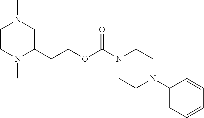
C(OC(N1CCN(C2=CC=CC=C2)CC1)=O)CC1CN(C)CCN1C
